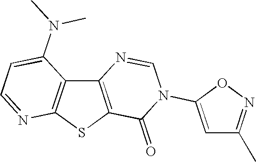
C12=C(SC3=C1C(N(C)C)=CC=N3)C(=O)N(C1=CC(C)=NO1)C=N2
